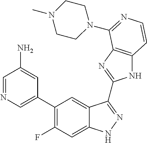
C1=C(C2=C(F)C=C3C(=C2)C(C2=NC4=C(N2)C=CN=C4N2CCN(C)CC2)=NN3)C=C(N)C=N1
